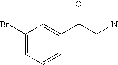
C1(Br)=CC=CC(C(CN)O)=C1
